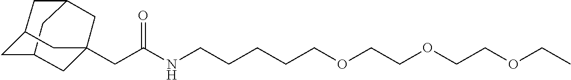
C(C(NCCCCCOCCOCCOCC)=O)C12CC3CC(CC(C1)C3)C2
